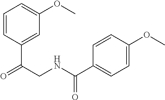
C1=CC(C(=O)CNC(C2=CC=C(OC)C=C2)=O)=CC(OC)=C1
